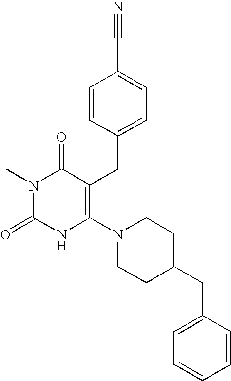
N1(C)C(=O)NC(N2CCC(CC3=CC=CC=C3)CC2)=C(CC2=CC=C(C#N)C=C2)C1=O
